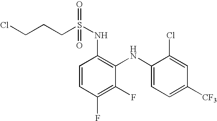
C1=CC(F)=C(F)C(NC2=CC=C([CF3])C=C2Cl)=C1NS(CCCCl)(=O)=O
